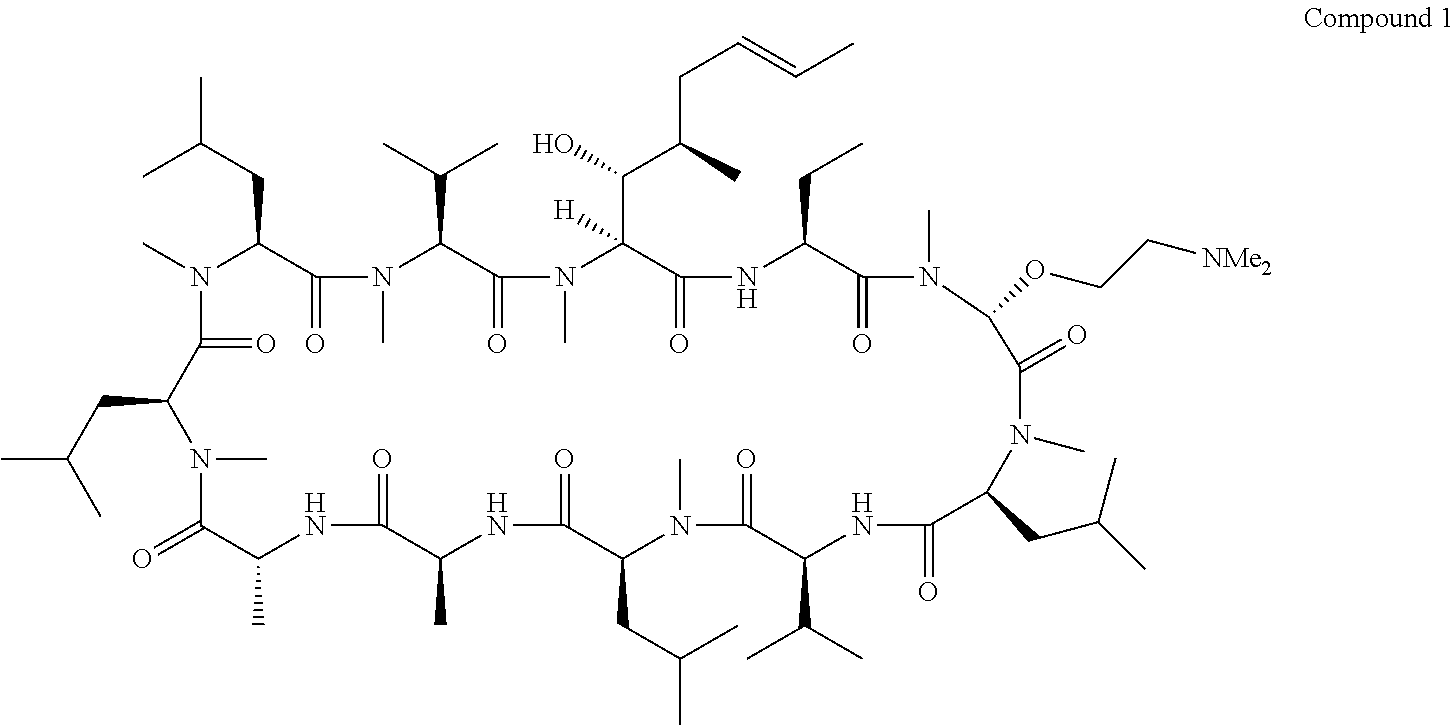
CC(CC1C(=O)N(C)C(C(C)C)C(=O)N(C)C(C(O)C(C)CC=CC)([H])C(=O)NC(CC)C(=O)N(C)C(OCC[NMe2])C(=O)N(C)C(CC(C)C)C(=O)NC(C(C)C)C(=O)N(C)C(CC(C)C)C(=O)NC(C)C(=O)NC(C)C(=O)N(C)C(CC(C)C)C(=O)N1C)C
